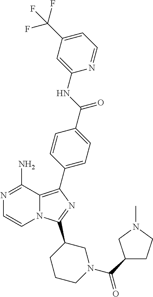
N12C(=C(C3=CC=C(C(=O)NC4=CC(C(F)(F)F)=CC=N4)C=C3)N=C1C1CCCN(C(C3CCN(C)C3)=O)C1)C(N)=NC=C2
